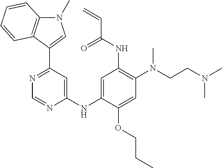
C1=NC(NC2=CC(NC(C=C)=O)=C(N(CCN(C)C)C)C=C2OCCC)=CC(C2=CN(C)C3=C2C=CC=C3)=N1
